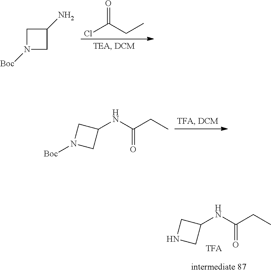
N1([Boc])CC(N)C1.ClC(CC)=O.N(C1CN([Boc])C1)C(CC)=O.N(C1CNC1)C(CC)=O
